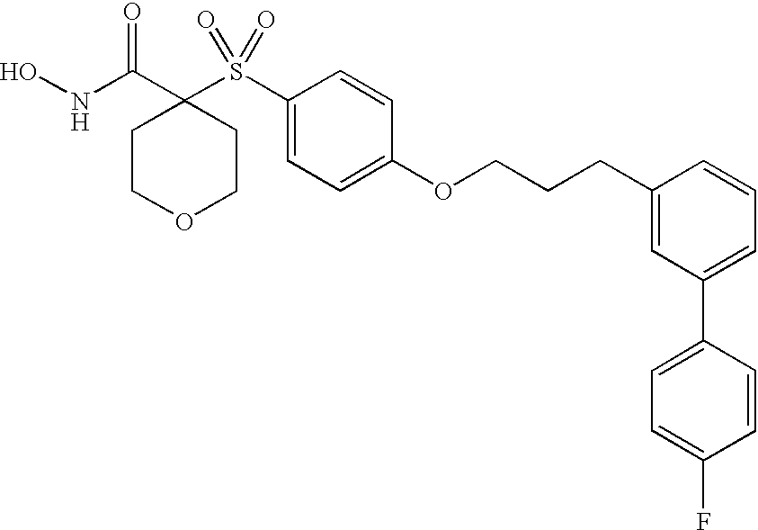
C1(S(C2(C(NO)=O)CCOCC2)(=O)=O)=CC=C(OCCCC2=CC(C3=CC=C(F)C=C3)=CC=C2)C=C1
